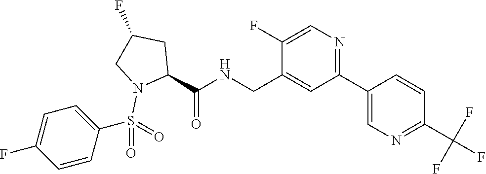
C(C1=CC(C2=CN=C(C(F)(F)F)C=C2)=NC=C1F)NC(C1CC(F)CN1S(=O)(=O)C1=CC=C(F)C=C1)=O
